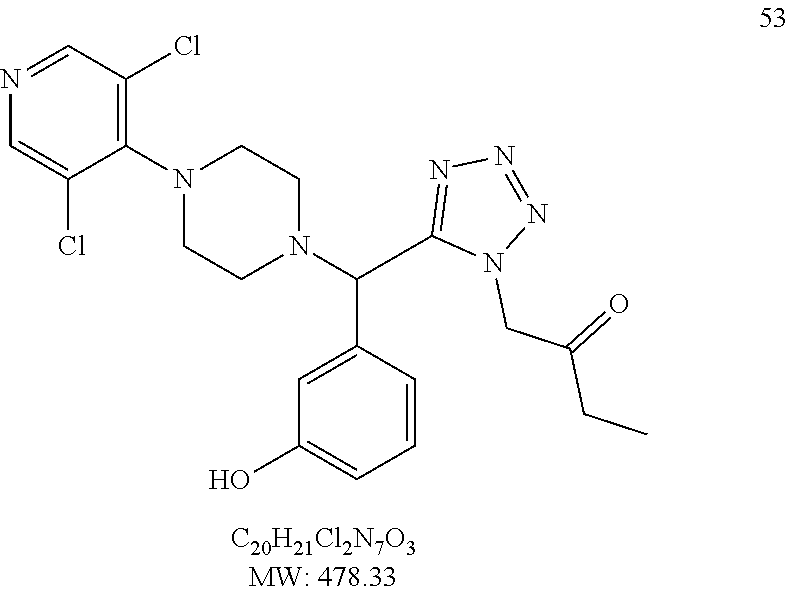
N1(CC(CC)=O)C(C(N2CCN(C3=C(Cl)C=NC=C3Cl)CC2)C2=CC(O)=CC=C2)=NN=N1
